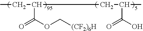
CCC(CC(C(O)=O)C)C(OC[(CF2)6H])=O
